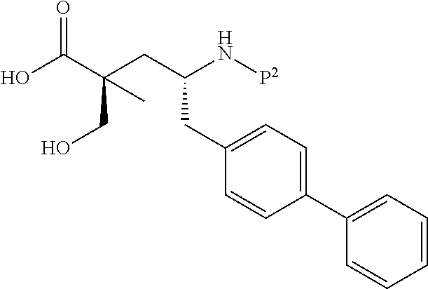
C(C1=CC=C(C2=CC=CC=C2)C=C1)C(CC(CO)(C(=O)O)C)N[P2]
